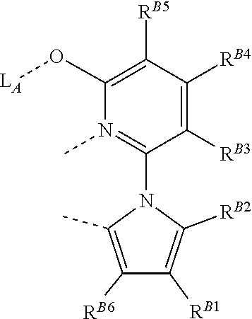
[RB6]C1=C(C)N(C2=N(C)C(O[LA])=C([RB5])C([RB4])=C2[RB3])C([RB2])=C1[RB1]
